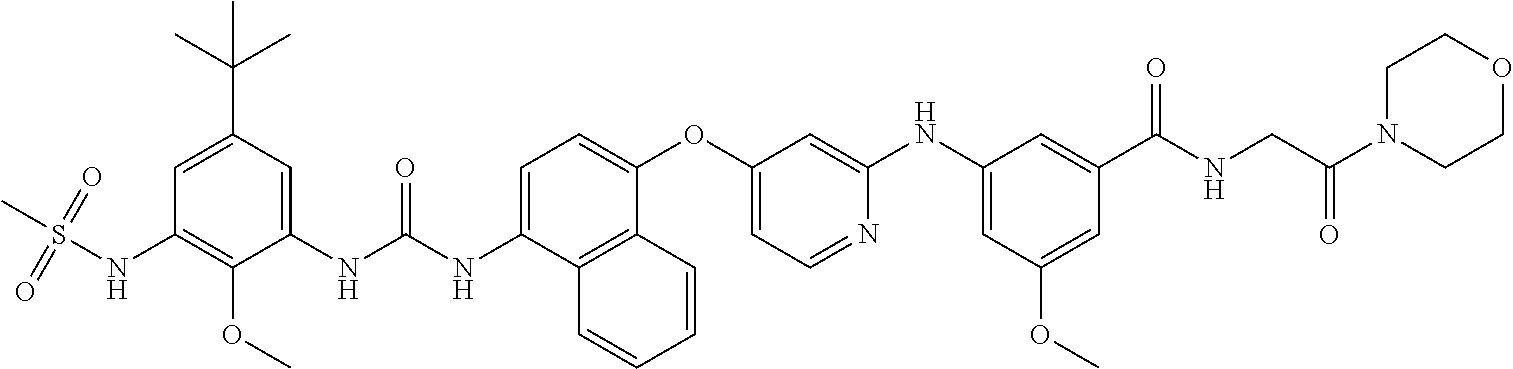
CS(=O)(=O)NC1=C(OC)C(NC(=O)NC2=CC=C(OC3=CC=NC(NC4=CC(OC)=CC(C(=O)NCC(N5CCOCC5)=O)=C4)=C3)C3=C2C=CC=C3)=CC(C(C)(C)C)=C1
